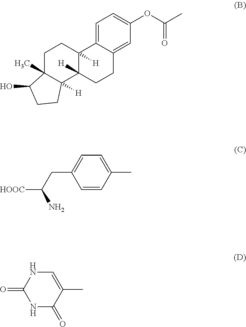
C1C2(C)C([H])(C3([H])C([H])(C1)C1=CC=C(OC(=O)C)C=C1CC3)CCC2O.C1=CC(C)=CC=C1CC(N)[HOOC].C1=C(C)C(=O)NC(=O)N1
